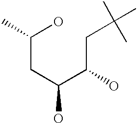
C(C(C(O)CC(C)(C)C)O)C(C)O
